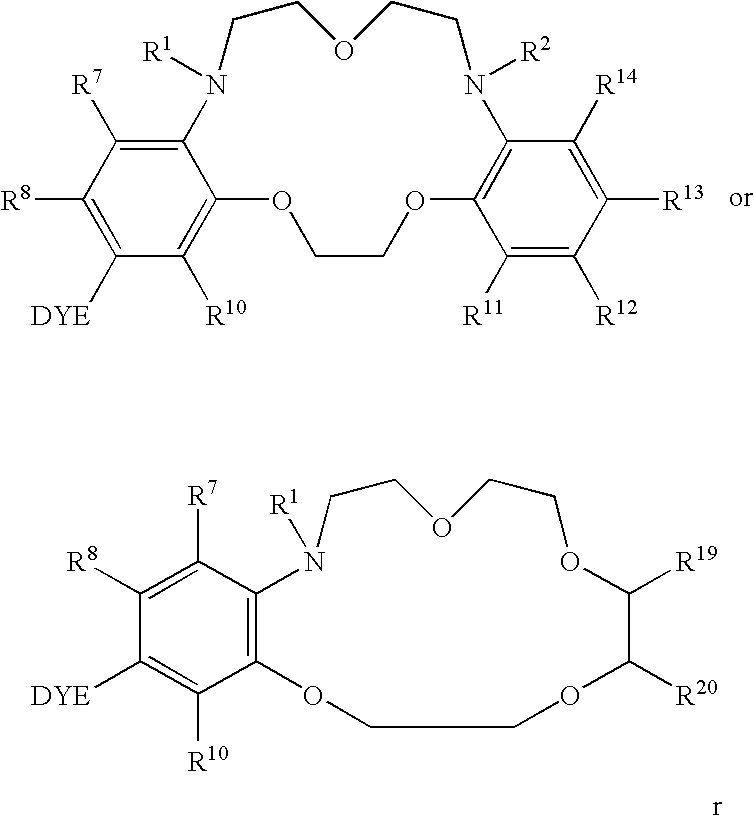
C1([R8])=C([DYE])C([R10])=C2C(=C1[R7])N([R1])CCOCCN([R2])C1=C(OCCO2)C([R11])=C([R12])C([R13])=C1[R14].C1([DYE])=C([R10])C2=C(C([R7])=C1[R8])N([R1])CCOCCOC([R19])C([R20])OCCO2
